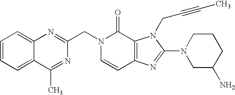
C1(C)=NC(CN2C=CC3=C(C2=O)N(CC#CC)C(N2CC(N)CCC2)=N3)=NC2=CC=CC=C12
